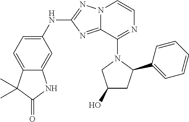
C1(NC2=NN3C(=N2)C(N2CC(O)CC2C2=CC=CC=C2)=NC=C3)=CC=C2C(=C1)NC(=O)C2(C)C
